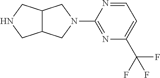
C1=NC(N2CC3C(C2)CNC3)=NC(C(F)(F)F)=C1
